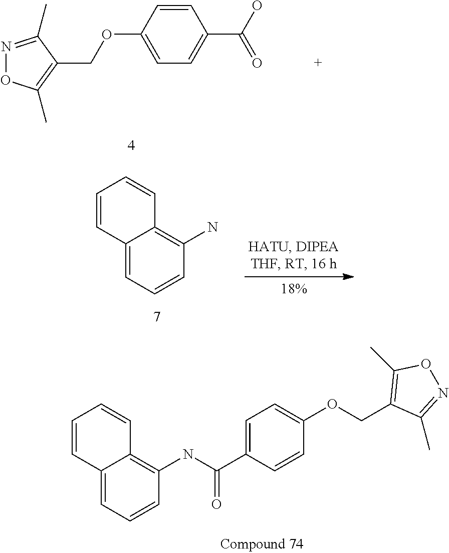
C1=CC(OCC2=C(C)ON=C2C)=CC=C1C(O)=O.C12=CC=CC(NC(C3=CC=C(OCC4=C(C)ON=C4C)C=C3)=O)=C1C=CC=C2.C12=CC=CC(N)=C1C=CC=C2
